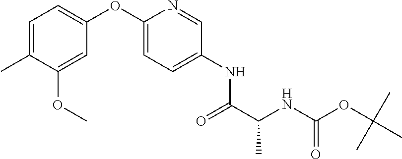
C1=C(C)C(OC)=CC(OC2=CC=C(NC(C(NC(OC(C)(C)C)=O)C)=O)C=N2)=C1
